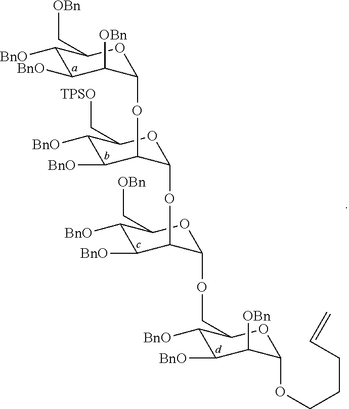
C1([BnO])C([BnO])C([OBn])C(OC2C([BnO])C([BnO])C(C[TPSO])OC2OC2C([BnO])C([BnO])C(C[OBn])OC2OCC2C([BnO])C([BnO])C([OBn])C(OCCCC=C)O2)OC1C[OBn]
